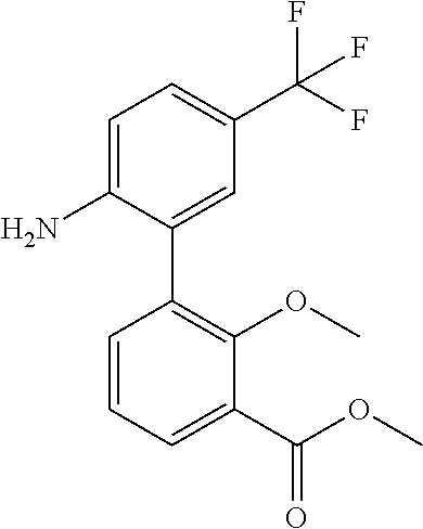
C1=C(N)C(C2=C(OC)C(C(OC)=O)=CC=C2)=CC(C(F)(F)F)=C1
